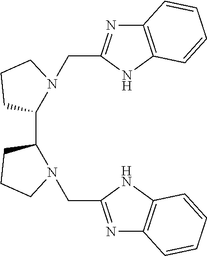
C12=C(NC(CN3C(C4N(CC5=NC6=C(N5)C=CC=C6)CCC4)CCC3)=N1)C=CC=C2
